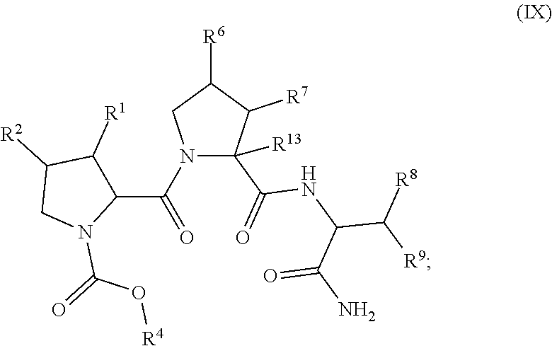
C1(C(N2C(C(=O)NC(C([R9])[R8])C(N)=O)([R13])C([R7])C([R6])C2)=O)C([R1])C([R2])CN1C(O[R4])=O
